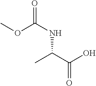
COC(=O)NC(C(O)=O)C
